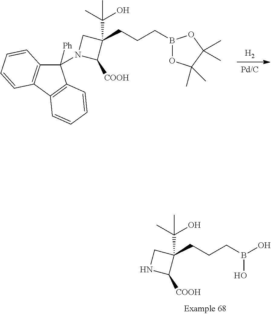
C(CCB(O)O)C1(C(O)(C)C)CNC1[COOH].[H2].[Pd/C].C1([Ph])(N2CC(CCCB3OC(C)(C)C(C)(C)O3)(C(O)(C)C)C2[COOH])C2=C(C3=C1C=CC=C3)C=CC=C2
